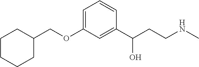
C1=C(OCC2CCCCC2)C=C(C(CCNC)O)C=C1
